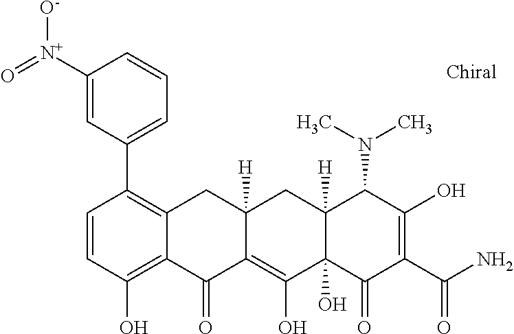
C1=CC(O)=C2C(=C1C1=CC=CC([N+](=O)[O-])=C1)CC1([H])C(=C(O)C3(O)C([H])(C1)C(N(C)C)C(O)=C(C(N)=O)C3=O)C2=O
